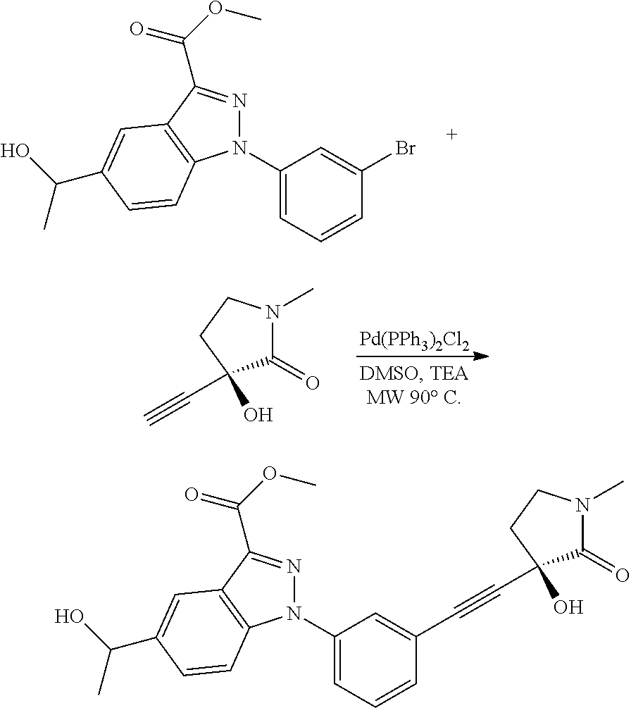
C1(N2N=C(C(OC)=O)C3=C2C=CC(C(O)C)=C3)=CC=CC(Br)=C1.C1(=O)N(C)CCC1(O)C#C.[Pd(PPh3)2Cl2].C1(N2N=C(C(OC)=O)C3=C2C=CC(C(O)C)=C3)=CC=CC(C#CC2(O)C(=O)N(C)CC2)=C1
